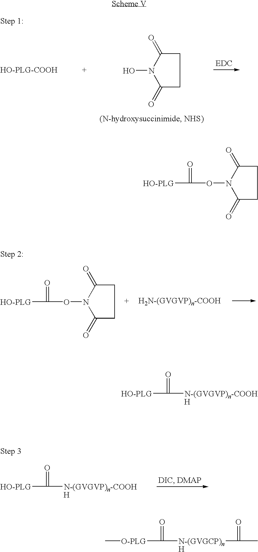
[N-(GVGVP)n-COOH]C(=O)[HO-PLG].[H].C1C(=O)N(O)C(=O)C1.C1C(=O)N(OC(=O)[HO-PLG])C(=O)C1.[N-(GVGVP)n-COOH]C(=O)[HO-PLG].[H].C[O-PLG]C(=O)[N-(GVGCP)n]C(=O)C.[H].C1C(=O)N(OC(=O)[HO-PLG])C(=O)C1
